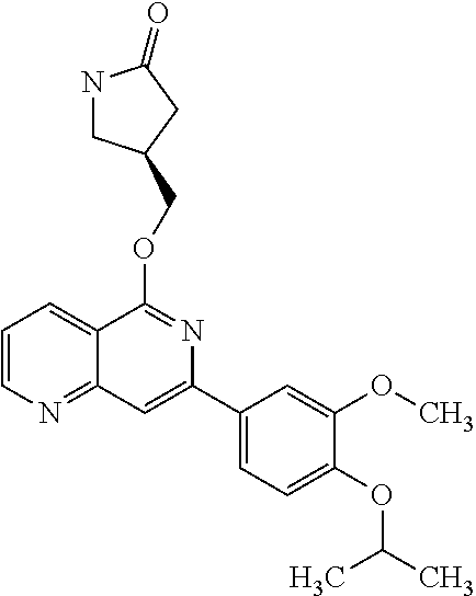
N1CC(COC2=NC(C3=CC=C(OC(C)C)C(OC)=C3)=CC3=NC=CC=C23)CC1=O
